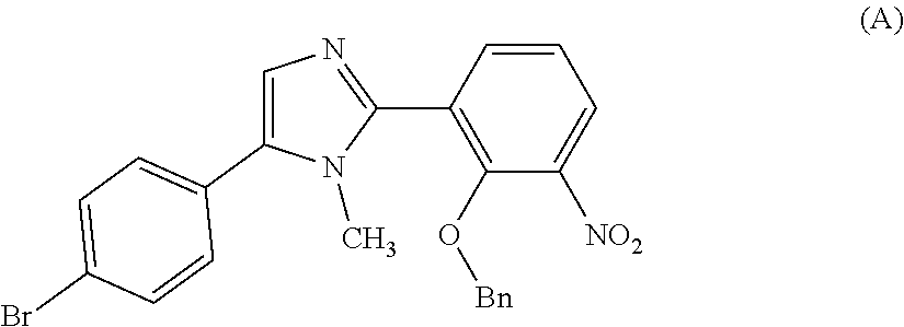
C1(O[Bn])=C(C2=NC=C(C3=CC=C(Br)C=C3)N2C)C=CC=C1[NO2]
